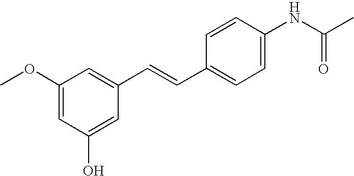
C1(OC)=CC(O)=CC(C=CC2=CC=C(NC(C)=O)C=C2)=C1
